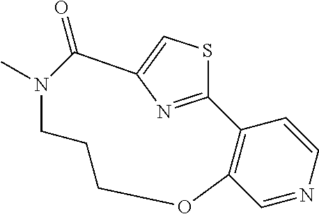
C1=NC=CC2=C1OCCCN(C)C(=O)C1=CSC2=N1
